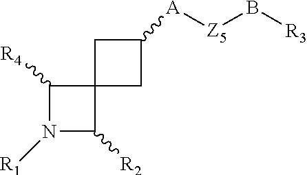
C1([R4])N([R1])C([R2])C12CC([A][Z5]B[R3])C2
